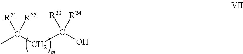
CC(CC(O)([R23])[R24])([R21])[R22]
